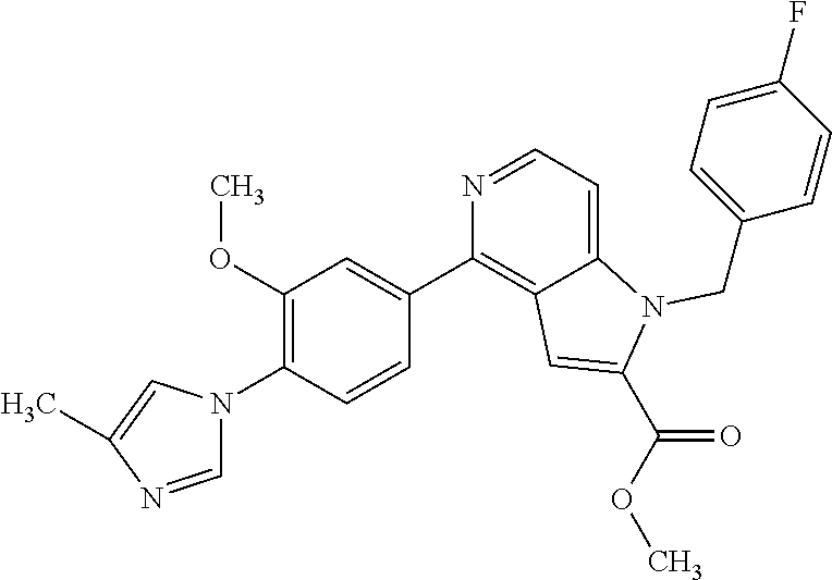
N1=CC=C2C(=C1C1=CC(OC)=C(N3C=NC(C)=C3)C=C1)C=C(C(OC)=O)N2CC1=CC=C(F)C=C1
